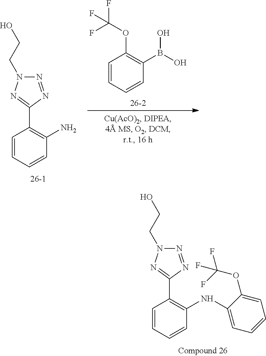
N1=NC(C2=C(NC3=CC=CC=C3OC(F)(F)F)C=CC=C2)=NN1CCO.N1=NC(C2=C(N)C=CC=C2)=NN1CCO.C1(B(O)O)=C(OC(F)(F)F)C=CC=C1
